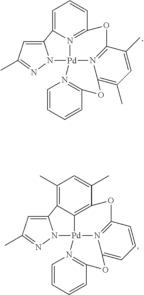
C12=CC(C)=NN1[Pd]13N4=C(C(C)=CC(C)=C4OC4=N1C=CC=C4)OC1=N3C2=CC=C1.C12=CC(C)=NN1[Pd]13N4=C(C=CC=C4OC4=N1C=CC=C4)OC1=C3C2=C(C)C=C1C
